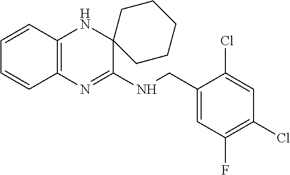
C1=CC2=C(C=C1)N=C(NCC1=CC(F)=C(Cl)C=C1Cl)C1(N2)CCCCC1
